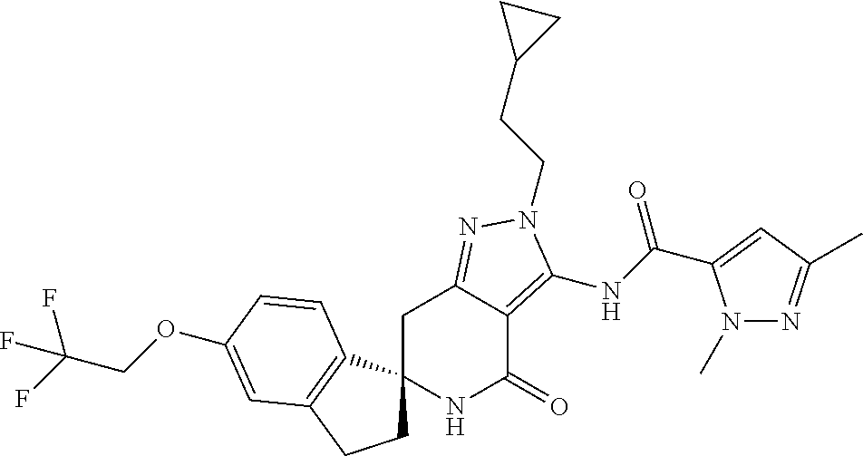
C1C2(C3=C(C1)C=C(OCC(F)(F)F)C=C3)NC(=O)C1=C(NC(=O)C3=CC(C)=NN3C)N(CCC3CC3)N=C1C2
